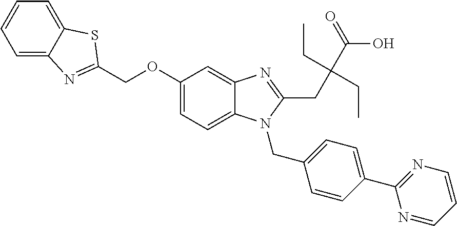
C1=C2C(=CC=C1)SC(COC1=CC=C3C(=C1)N=C(CC(C(=O)O)(CC)CC)N3CC1=CC=C(C3=NC=CC=N3)C=C1)=N2
